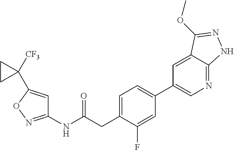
C1=C(CC(NC2=NOC(C3([CF3])CC3)=C2)=O)C(F)=CC(C2=CN=C3C(=C2)C(OC)=NN3)=C1
